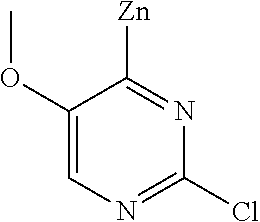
C1(OC)=CN=C(Cl)N=C1[Zn]
